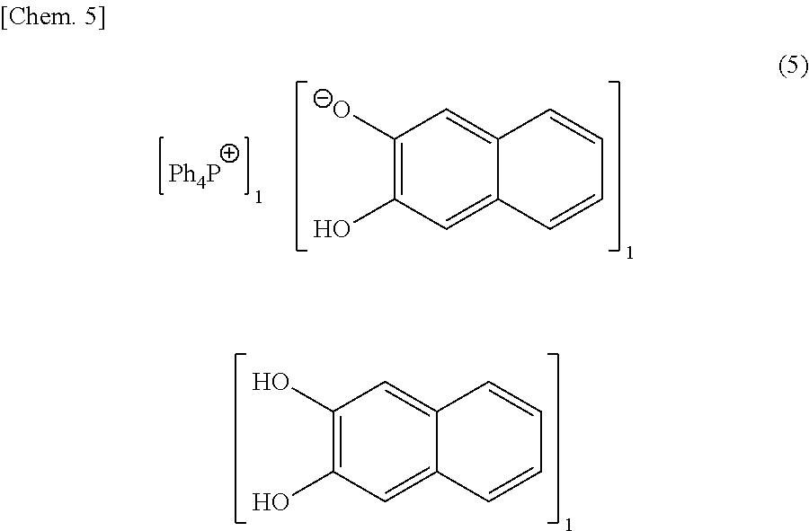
C1(O)=C(O)C=C2C(=C1)C=CC=C2.C1([O-])=C(O)C=C2C(=C1)C=CC=C2.[Ph4P]
